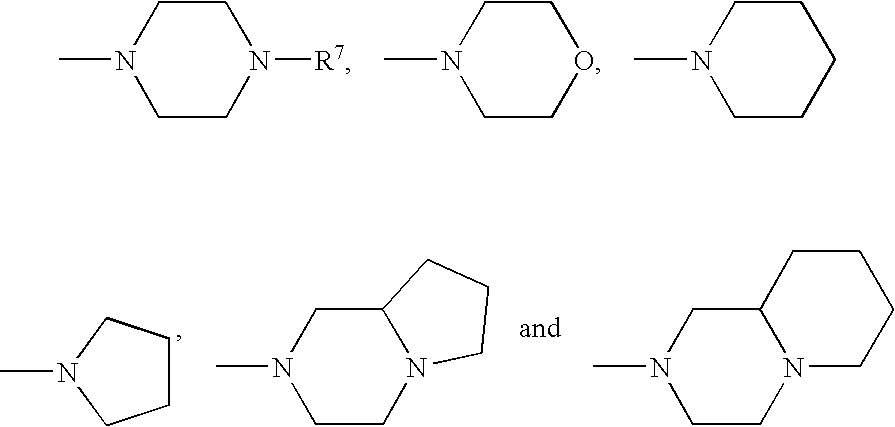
C1CN([R7])CCN1C.C1COCCN1C.C1CCCCN1C.C1CCN(C)C1.C1CN2C(CN1C)CCC2.C1CN2C(CN1C)CCCC2
